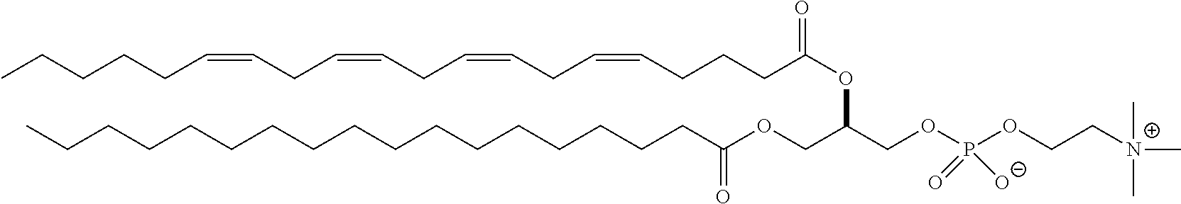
CCCCCCCCCCCCCCCCCC(OCC(COP(OCC[N+](C)(C)C)(=O)[O-])OC(=O)CCCC=CCC=CCC=CCC=CCCCCC)=O
